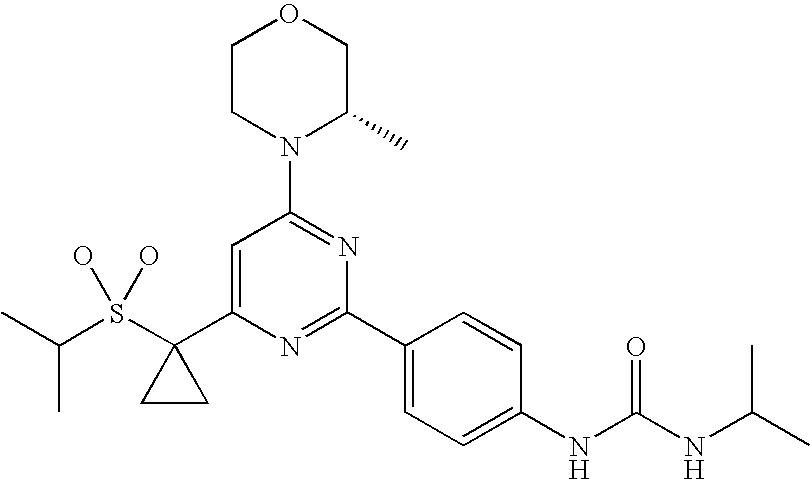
C(S(C1(C2=CC(N3C(C)COCC3)=NC(C3=CC=C(NC(NC(C)C)=O)C=C3)=N2)CC1)(O)O)(C)C
